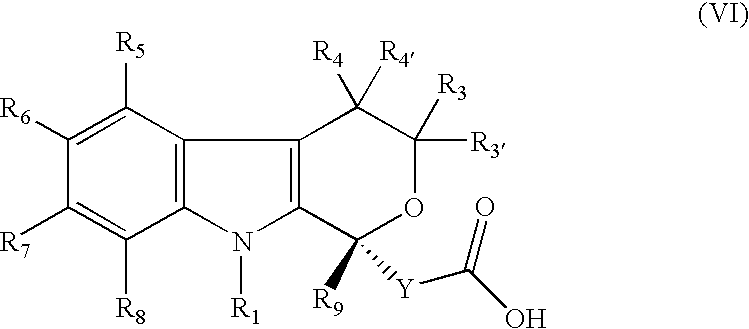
C1([R5])=C([R6])C([R7])=C([R8])C2=C1C1=C(N2[R1])C([R9])([Y]C(O)=O)OC([R3])([R3])C1([R4])[R4]
